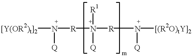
[[Y(OR2)t]2]N([R]N([R]N([Q])[[(R2O)tY]2])([Q])[R1])[Q]
